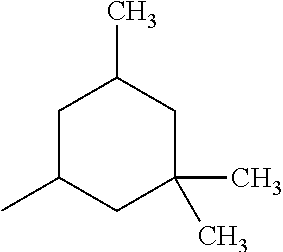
C1C(C)CC(C)(C)CC1C
